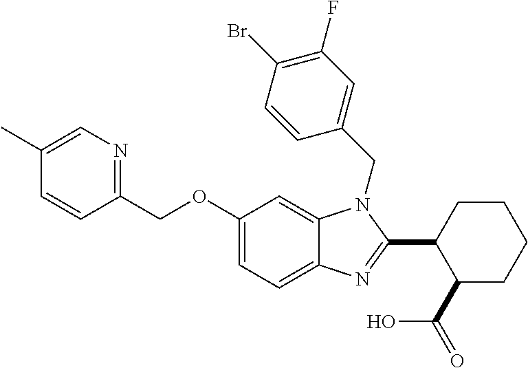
C1(OCC2=NC=C(C)C=C2)=CC=C2C(=C1)N(CC1=CC(F)=C(Br)C=C1)C(C1CCCCC1C(=O)O)=N2
